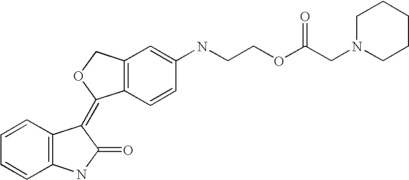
C12=C(C=C(NCCOC(CN3CCCCC3)=O)C=C1)COC2=C1C2=C(C=CC=C2)NC1=O
